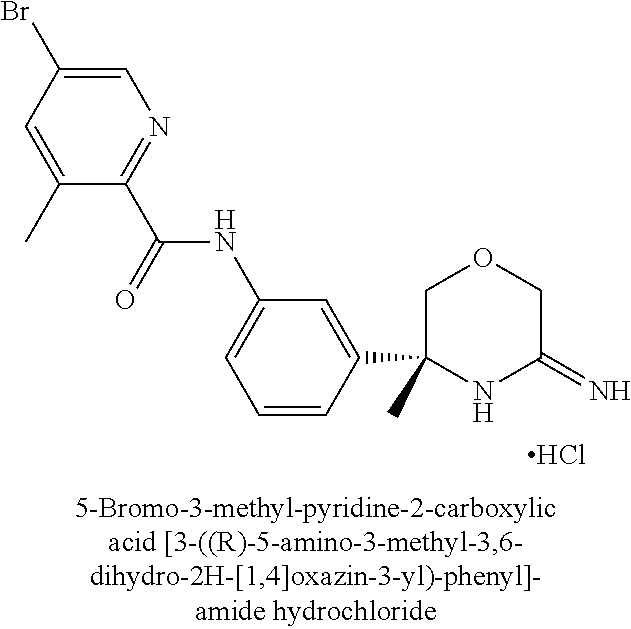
Cl.C1=C(Br)C=C(C)C(C(=O)NC2=CC=CC(C3(C)NC(=N)COC3)=C2)=N1
